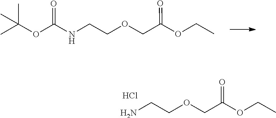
NCCOCC(OCC)=O.Cl.CC(OC(NCCOCC(OCC)=O)=O)(C)C
